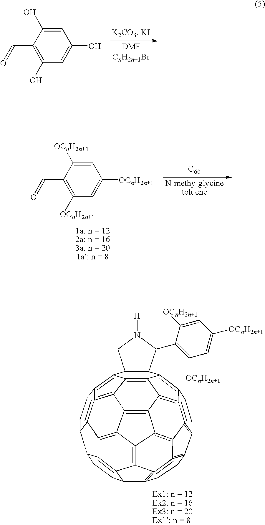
C1(C=O)=C(O)C=C(O)C=C1O.C1CC2=C3C4=C5C6=C7=C8C9=C%10C%11=C%12C%13=C%14=C(C1=C1=C2=C4C(=C%106)C%11=C1%14)CCC=%13C1CCC(C8CCC7=C5C2C3C(C3=C([OCnH2n+1])C=C([OCnH2n+1])C=C3[OCnH2n+1])N([H])C2)C9=C%121.C1(C=O)=C([OCnH2n+1])C=C([OCnH2n+1])C=C1[OCnH2n+1].[C60]
